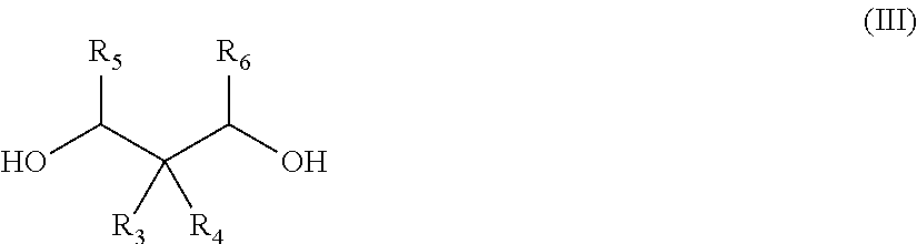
OC(C(C(O)[R6])([R4])[R3])[R5]
